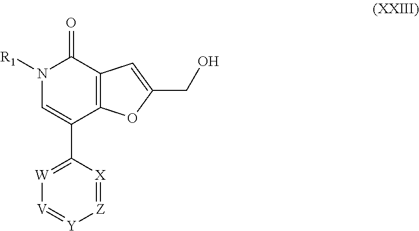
N1([R1])C=C(C2=[W][V]=[Y][Z]=[X]2)C2=C(C1=O)C=C(CO)O2
